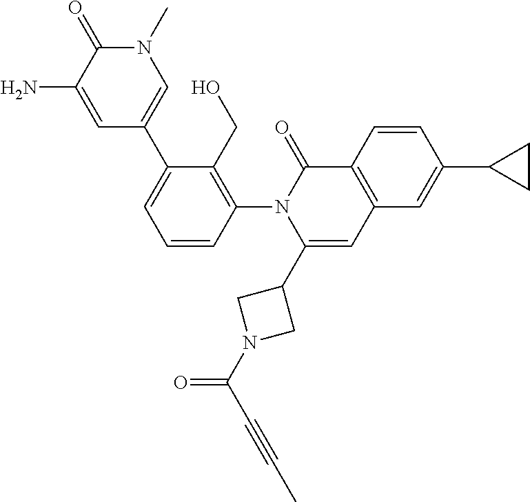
C1=CC(N2C(C3CN(C(C#CC)=O)C3)=CC3=C(C2=O)C=CC(C2CC2)=C3)=C(CO)C(C2=CN(C)C(=O)C(N)=C2)=C1
